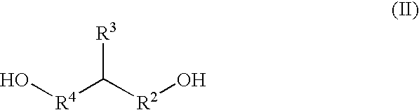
O[R4]C([R2]O)[R3]
